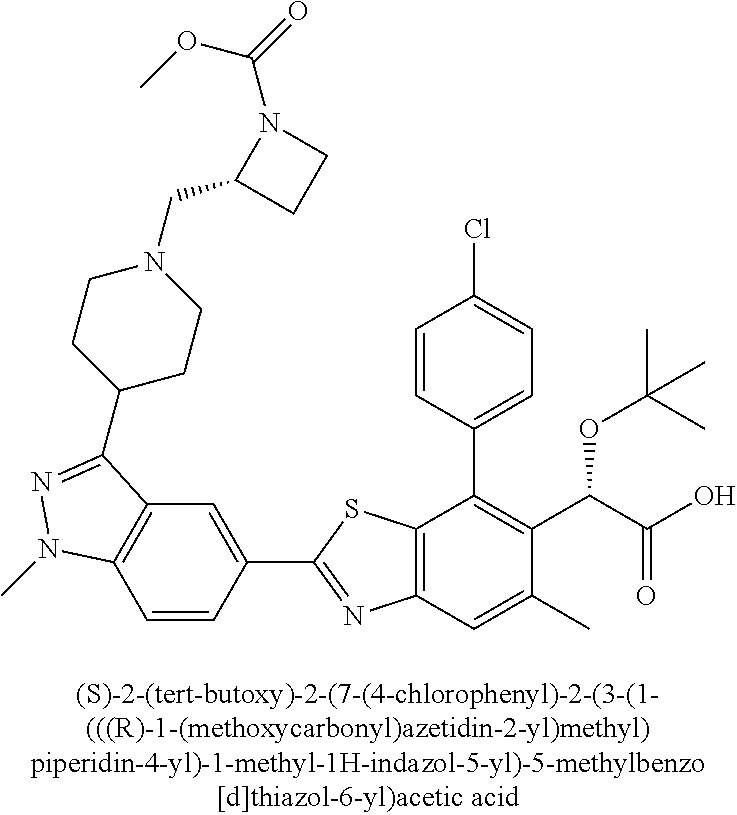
C1=CC(C2=C(C(C(O)=O)OC(C)(C)C)C(C)=CC3=C2SC(C2=CC4=C(C=C2)N(C)N=C4C2CCN(CC4CCN4C(=O)OC)CC2)=N3)=CC=C1Cl
